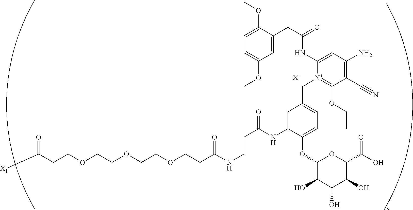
C(COCCOCCOCCC(NCCC(=O)NC1=CC(C[N+]2=C(OCC)C(C#N)=C(N)C=C2NC(CC2=CC(OC)=CC=C2OC)=O)=CC=C1OC1C(O)C(O)C(O)C(C(O)=O)O1)=O)C([X1])=O.[X-]
